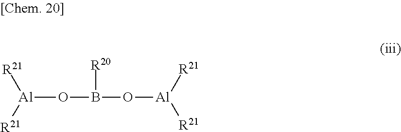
[Al](OB(O[Al]([R21])[R21])[R20])([R21])[R21]
